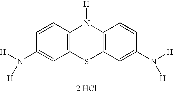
C1=CC(N([H])[H])=CC2=C1N([H])C1=C(S2)C=C(N([H])[H])C=C1.[2 HCl]
